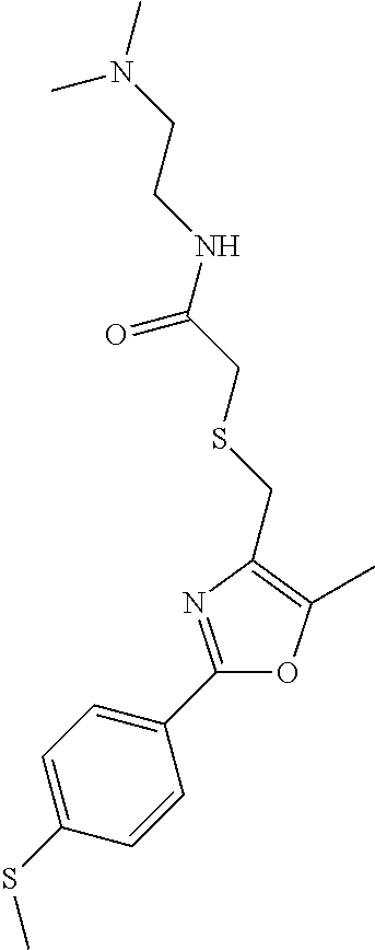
C1=C(SC)C=CC(C2=NC(CSCC(NCCN(C)C)=O)=C(C)O2)=C1
